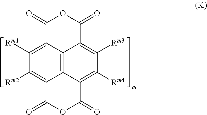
C12=C3C4=C([Rm1])C([Rm2])=C1C(=O)OC(=O)C2=C([Rm4])C([Rm3])=C3C(=O)OC4=O
